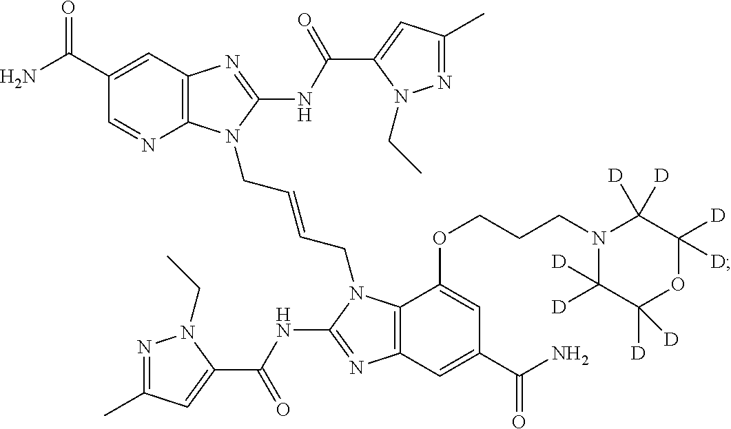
C12=C(N=C(NC(C3=CC(C)=NN3CC)=O)N1CC=CCN1C3=C(N=C1NC(C1=CC(C)=NN1CC)=O)C=C(C(=O)N)C=C3OCCCN1C([D])([D])C([D])([D])OC([D])([D])C1([D])[D])C=C(C(=O)N)C=N2
